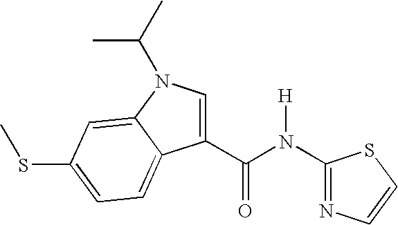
N1=C(N(C(C2=CN(C(C)C)C3=CC(SC)=CC=C23)=O)[H])SC=C1
